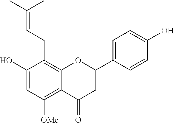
C12=C(CC=C(C)C)C(O)=CC([OMe])=C1C(=O)CC(C1=CC=C(O)C=C1)O2
